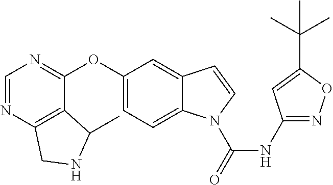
C1=NC2=C(C(OC3=CC=C4C(=C3)C=CN4C(=O)NC3=NOC(C(C)(C)C)=C3)=N1)C(C)NC2
